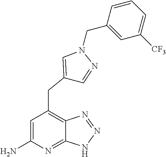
C1=C(N)N=C2C(=C1CC1=CN(CC3=CC([CF3])=CC=C3)N=C1)N=NN2
